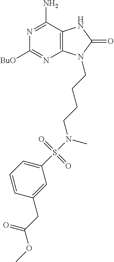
C1([BuO])=NC2=C(C(N)=N1)NC(=O)N2CCCCN(S(C1=CC=CC(CC(OC)=O)=C1)(=O)=O)C
